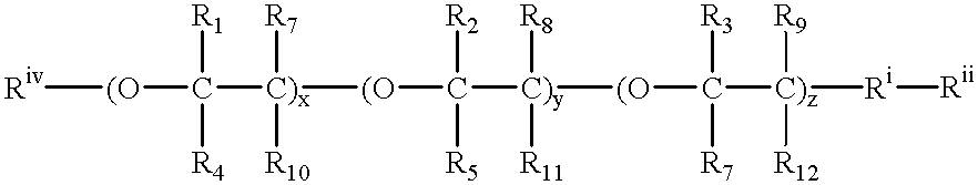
[Riv][(O]C([C)x]([(O]C([C)y]([(O]C([C)z]([Ri][Rii])([R9])[R12])([R3])[R7])([R8])[R11])([R2])[R5])([R7])[R10])([R1])[R4]
